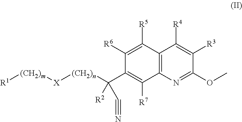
[R1][(CH2)m][X][(CH2)n]C(C1=C([R7])C2=C(C([R5])=C1[R6])C([R4])=C([R3])C(OC)=N2)([R2])C#N
